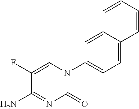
C1(N2C(=O)N=C(N)C(F)=C2)=CC=C2C(=C1)C=CC=C2
